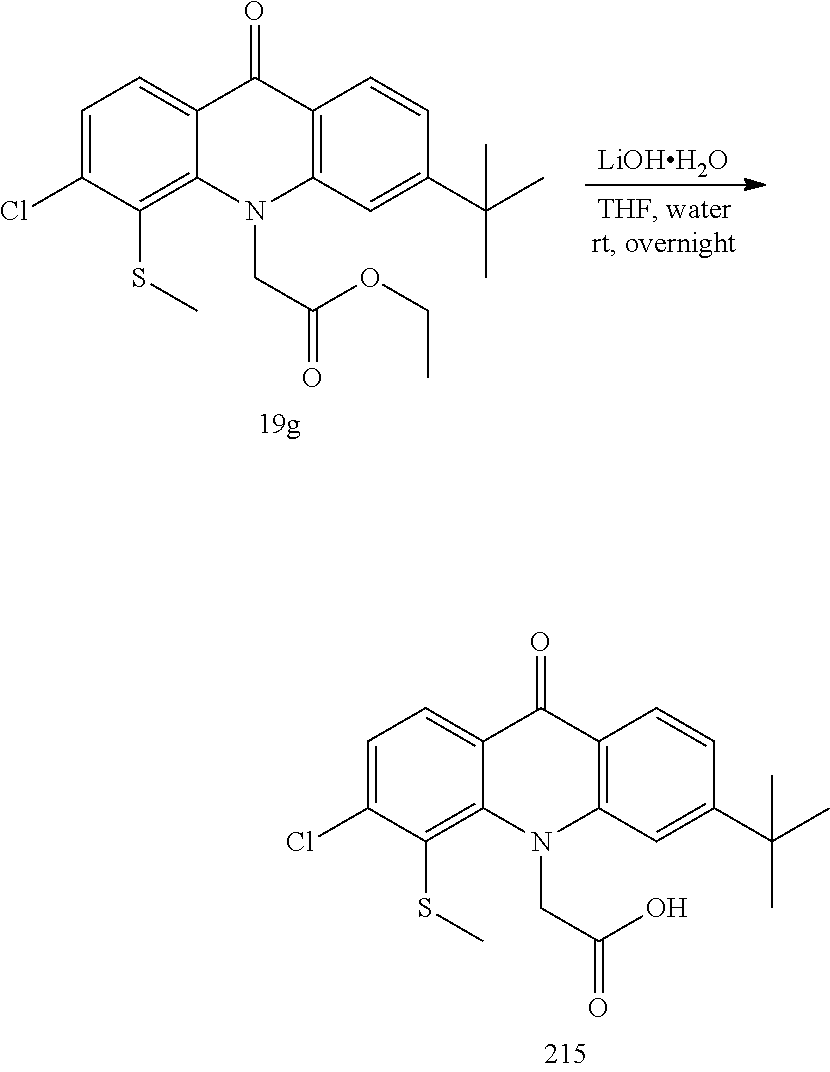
[LiOHH2O].C1=C(Cl)C(SC)=C2C(=C1)C(=O)C1=C(N2CC(OCC)=O)C=C(C(C)(C)C)C=C1.C1=C(Cl)C(SC)=C2C(=C1)C(=O)C1=C(N2CC(O)=O)C=C(C(C)(C)C)C=C1
